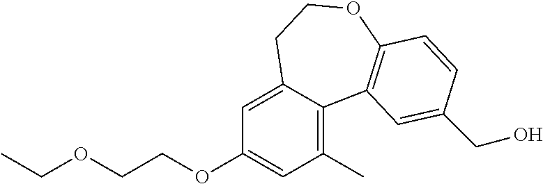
CCOCCOC1=CC(C)=C2C(=C1)CCOC1=C2C=C(CO)C=C1
